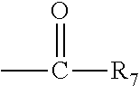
O=C(C)[R7]
